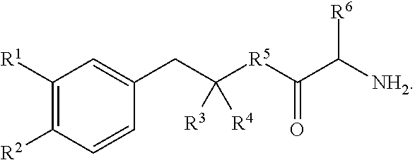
C(=O)([R5]C(CC1=CC([R1])=C([R2])C=C1)([R3])[R4])C([NH2])[R6]
